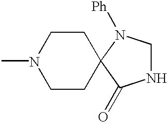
CN1CCC2(CC1)C(=O)NCN2[Ph]
